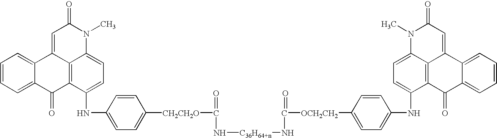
C1=C2C(=CC=C1)C1=CC(=O)N(C)C3=CC=C(NC4=CC=C([CH2CH2O]C(=O)N[C36H64+n]NC(=O)[OCH2CH2]C5=CC=C(NC6=CC=C7C8=C6C(=O)C6=CC=CC=C6C8=CC(=O)N7C)C=C5)C=C4)C(=C13)C2=O
